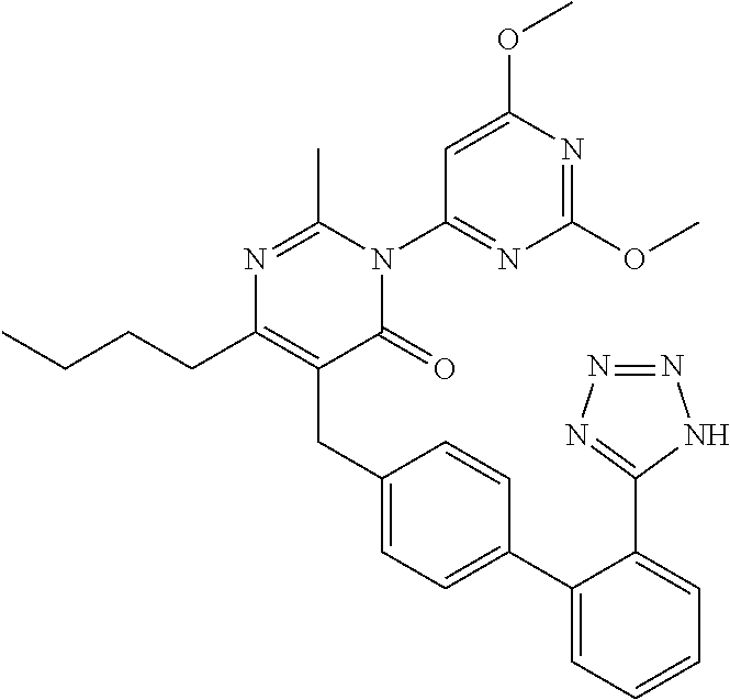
C1(C2=CC=C(CC3=C(CCCC)N=C(C)N(C4=NC(OC)=NC(OC)=C4)C3=O)C=C2)=CC=CC=C1C1=NN=NN1
